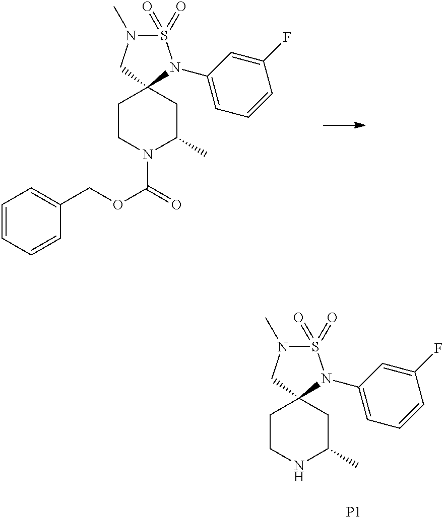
S1(=O)(=O)N(C)CC2(N1C1=CC=CC(F)=C1)CCN(C(=O)OCC1=CC=CC=C1)C(C)C2.S1(=O)(=O)N(C)CC2(N1C1=CC=CC(F)=C1)CCNC(C)C2.[P1]
